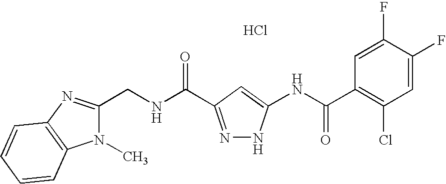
C(NC(=O)C1=NNC(NC(C2=C(Cl)C=C(F)C(F)=C2)=O)=C1)C1=NC2=C(N1C)C=CC=C2.Cl
